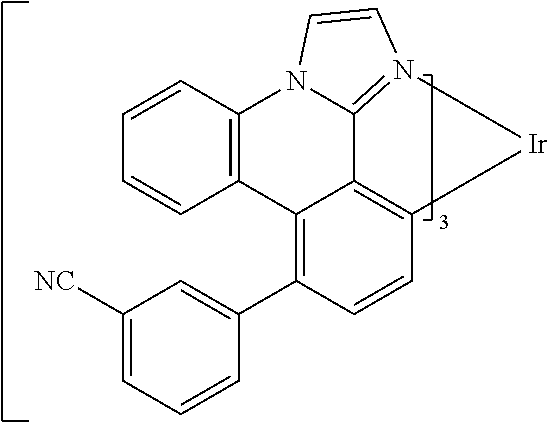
C1=CC2=C(C=C1)N1C3=N(C=C1)[Ir]C1=C3C2=C(C2=CC([NC])=CC=C2)C=C1
